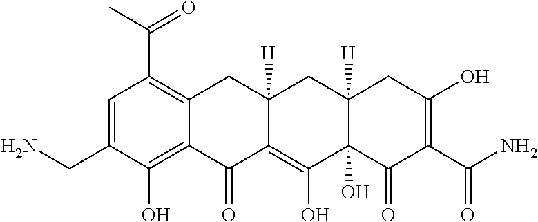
C1=C(CN)C(O)=C2C(=C1C(C)=O)CC1([H])C(=C(O)C3(O)C([H])(C1)CC(O)=C(C(N)=O)C3=O)C2=O
